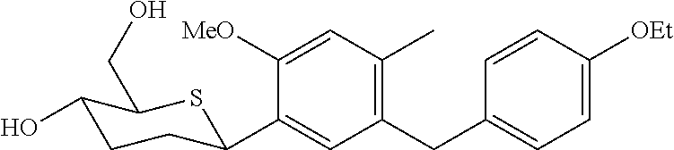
C1([MeO])=CC(C)=C(CC2=CC=C([OEt])C=C2)C=C1C1CCC(O)C(CO)S1
